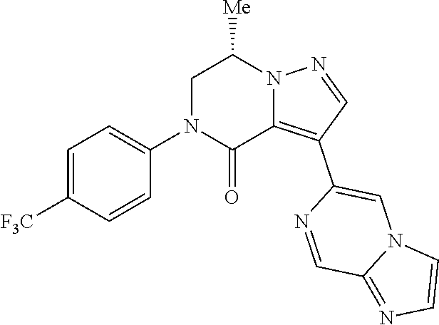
C1=NC(C2=C3C(=O)N(C4=CC=C([F3C])C=C4)CC([Me])N3N=C2)=CN2C1=NC=C2
